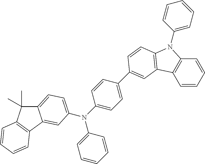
N(C1=CC=C(C2=CC3=C(N(C4=CC=CC=C4)C4=C3C=CC=C4)C=C2)C=C1)(C1=CC=CC=C1)C1=CC=C2C(C)(C)C3=C(C2=C1)C=CC=C3
